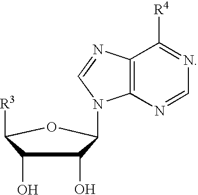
OC1C(O)C([R3])OC1N1C2=C(C([R4])=NC=N2)N=C1
